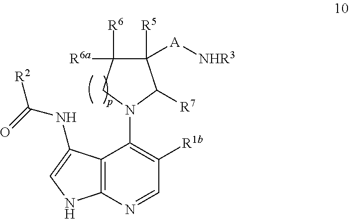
C1([R5])([A][NHR3])C([R6])([R6a])CN(C2=C([R1b])C=NC3=C2C(NC(=O)[R2])=CN3)C1[R7]
